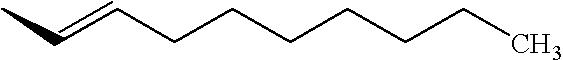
C(=CCCCCCCC)C
